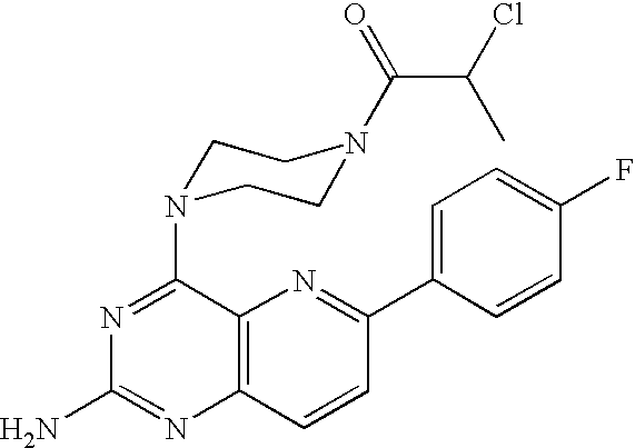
C12=C(C=CC(C3=CC=C(F)C=C3)=N1)N=C(N)N=C2N1CCN(C(C(Cl)C)=O)CC1
